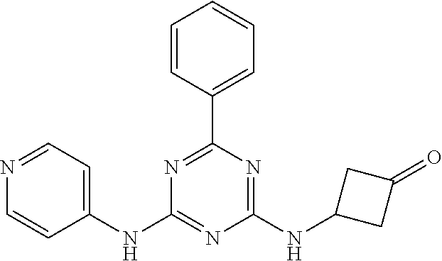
C1(NC2=NC(NC3CC(=O)C3)=NC(C3=CC=CC=C3)=N2)=CC=NC=C1
